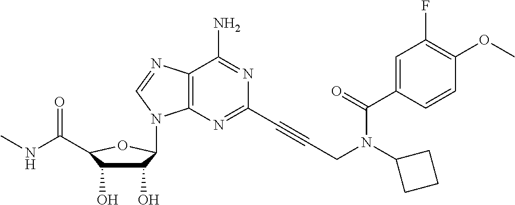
C1(O)C(O)C(C(NC)=O)OC1N1C2=C(C(N)=NC(C#CCN(C(=O)C3=CC(F)=C(OC)C=C3)C3CCC3)=N2)N=C1
